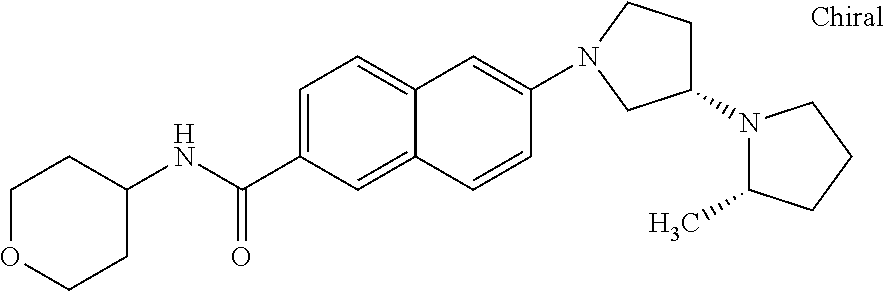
C12=CC=C(C(=O)NC3CCOCC3)C=C1C=CC(N1CCC(N3C(C)CCC3)C1)=C2
